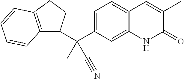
C1(C(C)(C#N)C2C3=C(CC2)C=CC=C3)=CC=C2C(=C1)NC(=O)C(C)=C2
